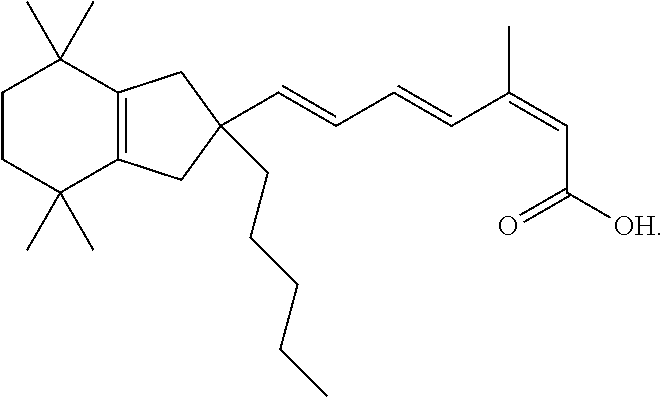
C1CC(C)(C)C2=C(CC(CCCCC)(C=CC=CC(=CC([OH])=O)C)C2)C1(C)C
